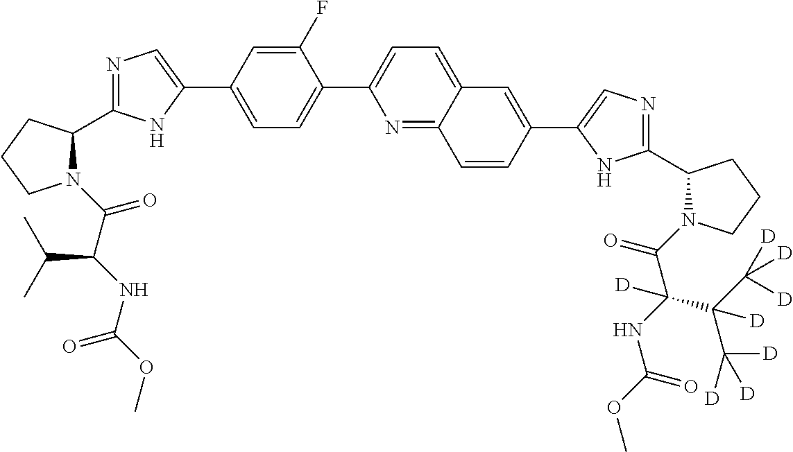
N1(C(C(NC(OC)=O)C(C)C)=O)C(C2=NC=C(C3=CC=C(C4=CC=C5C(=N4)C=CC(C4=CN=C(C6N(C(=O)C(NC(OC)=O)(C(C([D])([D])[D])(C([D])([D])[D])[D])[D])CCC6)N4)=C5)C(F)=C3)N2)CCC1
